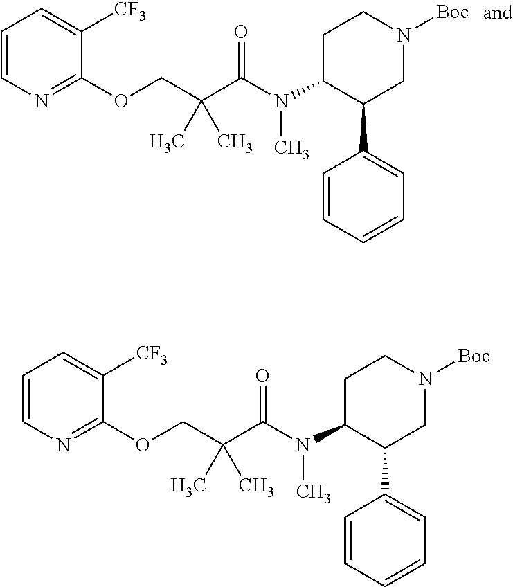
C1=CN=C(OCC(C(=O)N(C2C(C3=CC=CC=C3)CN([Boc])CC2)C)(C)C)C([CF3])=C1.C1=CN=C(OCC(C(=O)N(C2C(C3=CC=CC=C3)CN([Boc])CC2)C)(C)C)C([CF3])=C1
